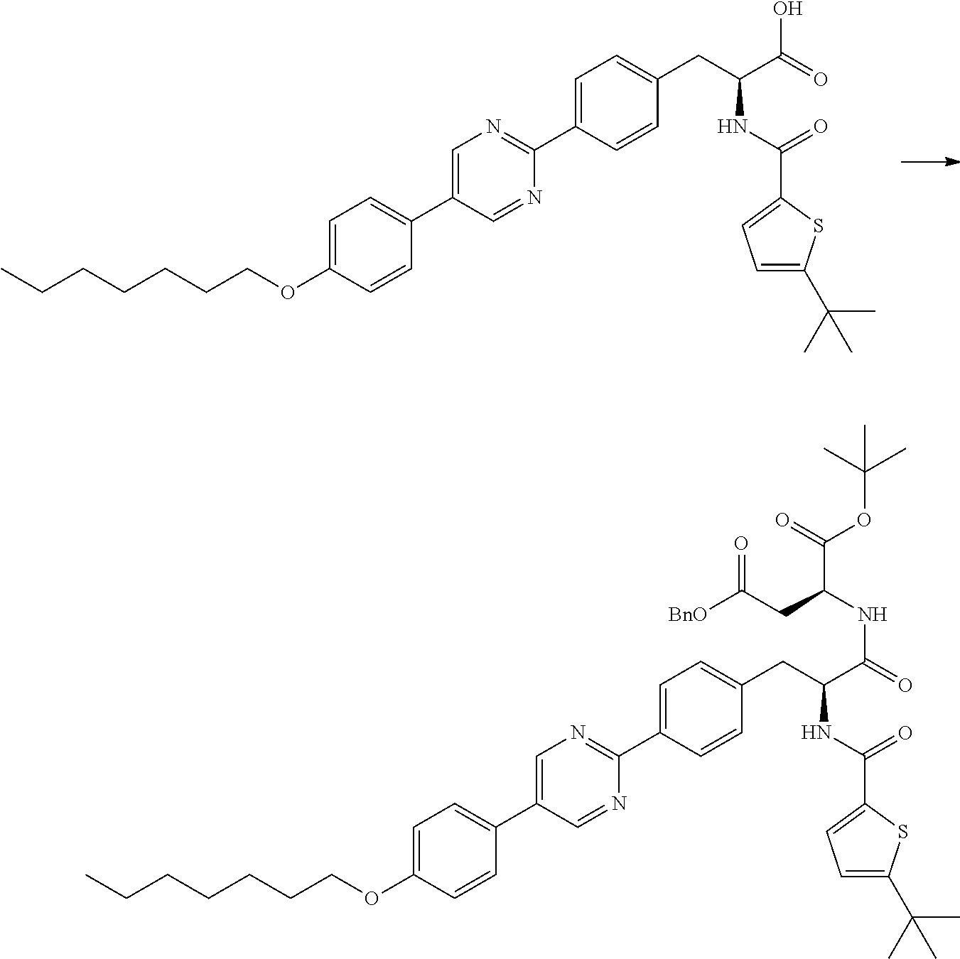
CCCCCCCOC1=CC=C(C2=CN=C(C3=CC=C(CC(C(=O)O)NC(=O)C4=CC=C(C(C)(C)C)S4)C=C3)N=C2)C=C1.CCCCCCCOC1=CC=C(C2=CN=C(C3=CC=C(CC(C(=O)NC(C(=O)OC(C)(C)C)CC([BnO])=O)NC(=O)C4=CC=C(C(C)(C)C)S4)C=C3)N=C2)C=C1
